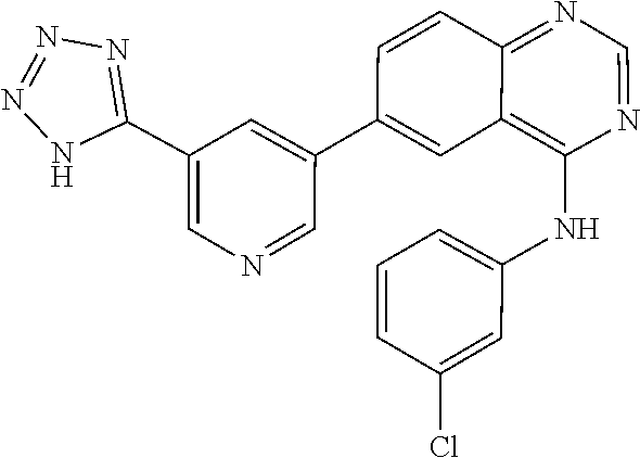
C1(C2=CC3=C(NC4=CC=CC(Cl)=C4)N=CN=C3C=C2)=CC(C2=NN=NN2)=CN=C1
